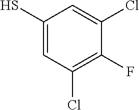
C1=C(Cl)C(F)=C(Cl)C=C1S
